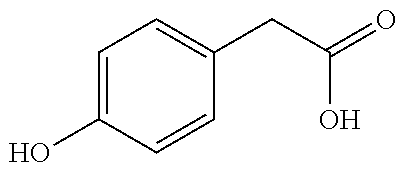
C1=C(O)C=CC(CC(=O)O)=C1
